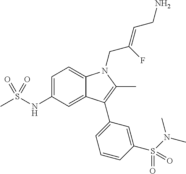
C1=C(NS(C)(=O)=O)C=C2C(=C1)N(CC(=CCN)F)C(C)=C2C1=CC=CC(S(N(C)C)(=O)=O)=C1
